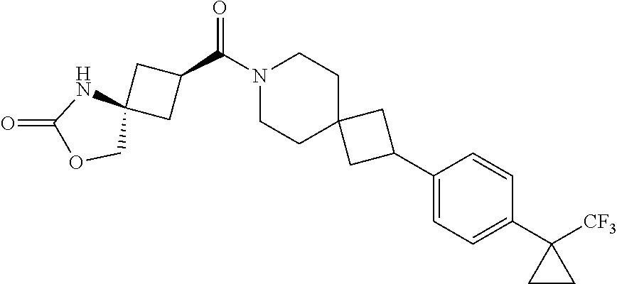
N1(C(C2CC3(C2)NC(=O)OC3)=O)CCC2(CC1)CC(C1=CC=C(C3([CF3])CC3)C=C1)C2
